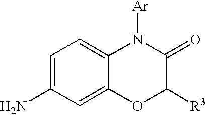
C1=C(N)C=C2C(=C1)N([Ar])C(=O)C([R3])O2
